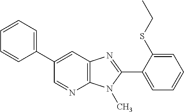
C12=C(N(C)C(C3=CC=CC=C3SCC)=N1)N=CC(C1=CC=CC=C1)=C2
